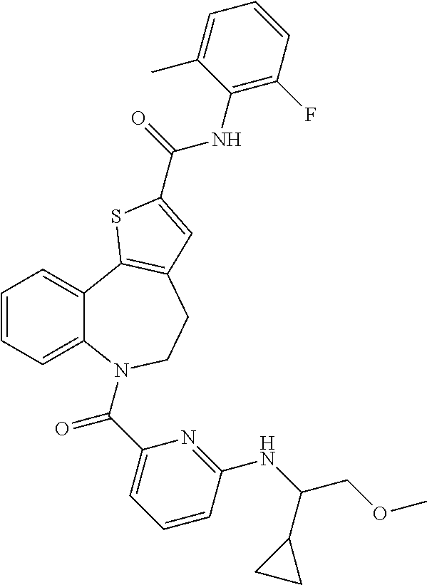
C1=CC=C2C(=C1)C1=C(CCN2C(C2=CC=CC(NC(COC)C3CC3)=N2)=O)C=C(C(=O)NC2=C(F)C=CC=C2C)S1
